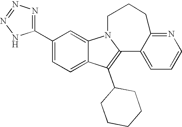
C1(C2=NN=NN2)=CC=C2C(=C1)N1C(=C2C2CCCCC2)C2=CC=CN=C2CCC1
